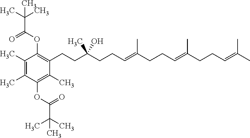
C1(C)=C(C)C(OC(=O)C(C)(C)C)=C(C)C(CCC(CCC=C(CCC=C(CCC=C(C)C)C)C)(C)O)=C1OC(C(C)(C)C)=O
